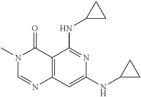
C12=C(C=C(NC3CC3)N=C1NC1CC1)N=CN(C)C2=O
